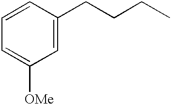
C1=C(CCCC)C=CC=C1[OMe]
